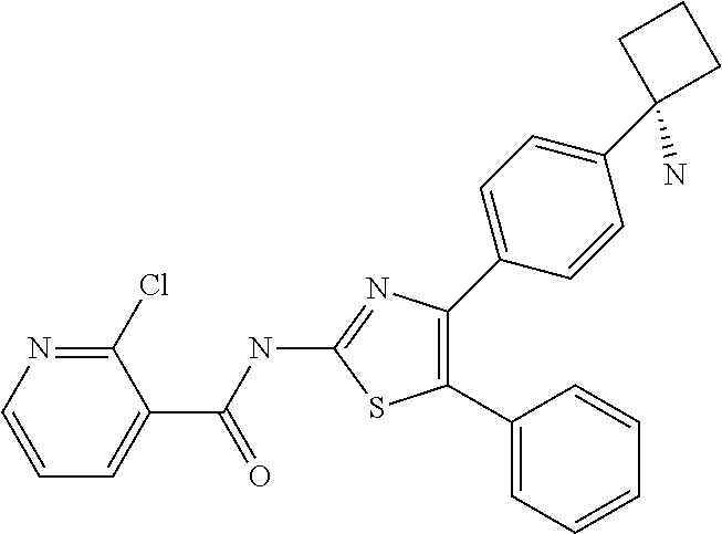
C1(Cl)=NC=CC=C1C(NC1=NC(C2=CC=C(C3(N)CCC3)C=C2)=C(C2=CC=CC=C2)S1)=O
